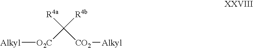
[R4a]C([CO2][Alkyl])([R4b])[O2C][Alkyl]
